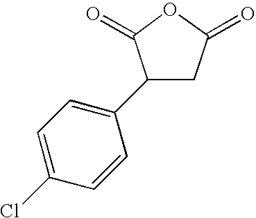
C1(C2=CC=C(Cl)C=C2)CC(=O)OC1=O
